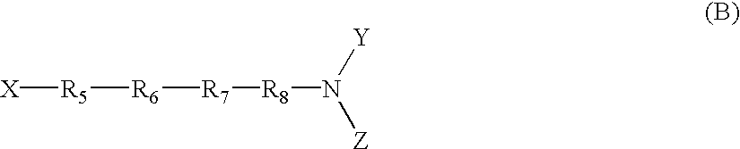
[R6]([R7][R8]N([Z])[Y])[R5][X]
